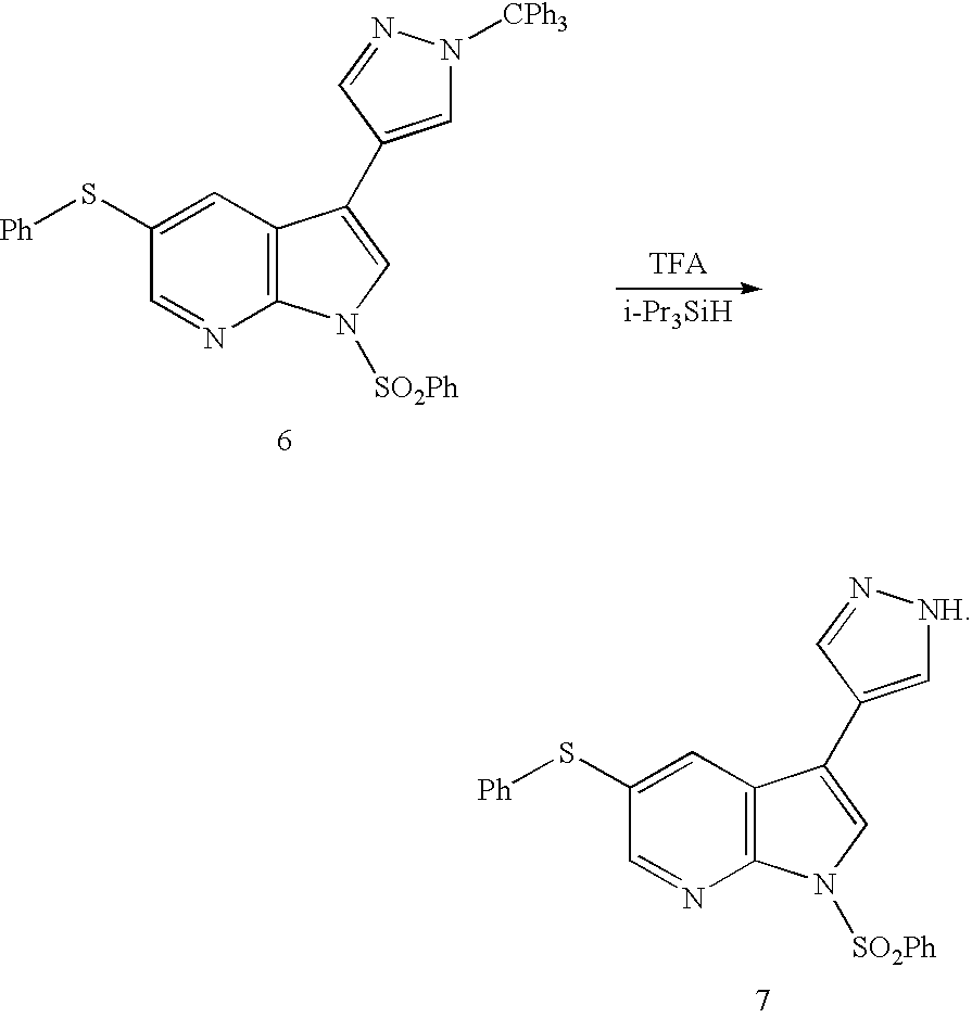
C1(S[Ph])=CC2=C(N=C1)N([SO2Ph])C=C2C1=C[NH]N=C1.C1(S[Ph])=CC2=C(N=C1)N([SO2Ph])C=C2C1=CN([CPh3])N=C1.[i-Pr3SiH]
